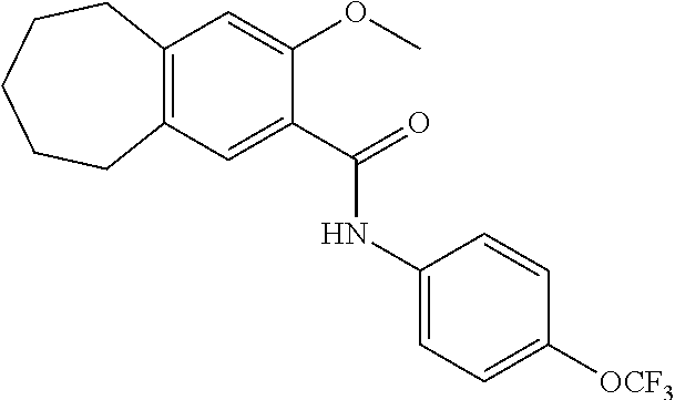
C12=C(C=C(C(=O)NC3=CC=C([OCF3])C=C3)C(OC)=C1)CCCCC2
